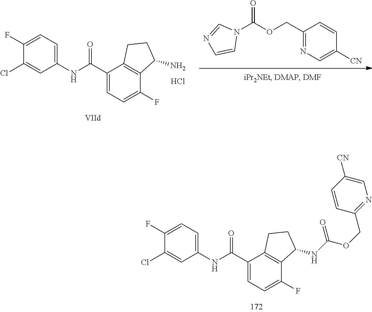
C1(Cl)=CC(NC(C2=CC=C(F)C3=C2CCC3NC(OCC2=NC=C([CN])C=C2)=O)=O)=CC=C1F.N1(C(OCC2=NC=C([CN])C=C2)=O)C=NC=C1.C1(Cl)=CC(NC(C2=CC=C(F)C3=C2CCC3N)=O)=CC=C1F.Cl
